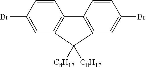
BrC1=CC2=C(C=C1)C1=C(C=C(Br)C=C1)C2([C8H17])[C8H17]
